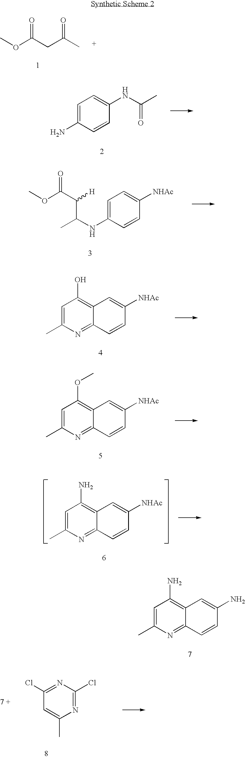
COC(CC(C)=O)=O.C1=C(N)C=CC(NC(=O)C)=C1.COC(C(C(NC1=CC=C([NHAc])C=C1)C)[H])=O.C1=C(C)N=C2C(=C1O)C=C([NHAc])C=C2.C1=C(C)N=C2C(=C1OC)C=C([NHAc])C=C2.C1=C(C)N=C2C(=C1N)C=C([NHAc])C=C2.C1=C(C)N=C2C(=C1N)C=C(N)C=C2.C1(Cl)=NC(Cl)=NC(C)=C1
